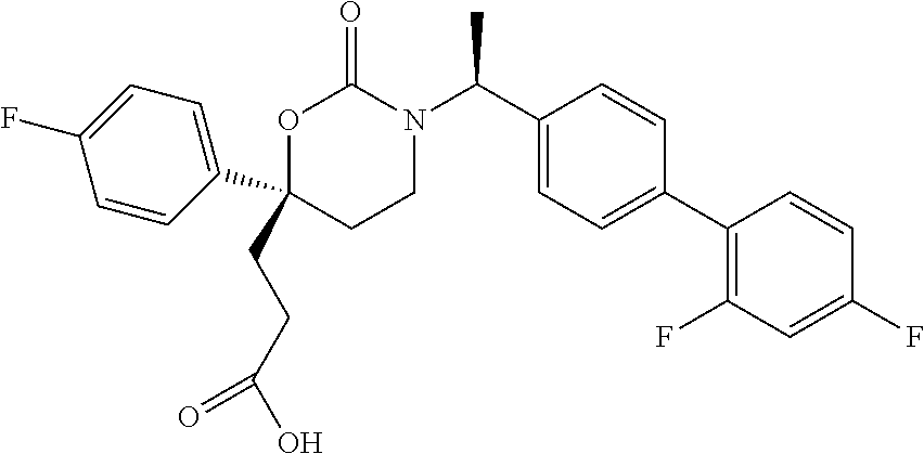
C1(CCC(O)=O)(C2=CC=C(F)C=C2)CCN(C(C2=CC=C(C3=C(F)C=C(F)C=C3)C=C2)C)C(=O)O1
